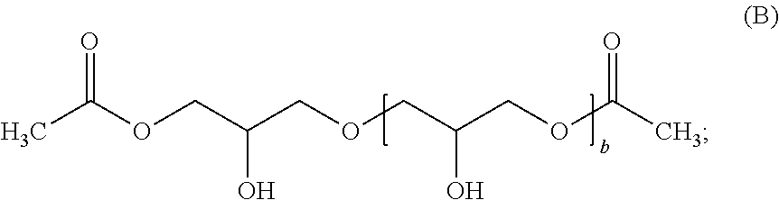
CC(OCC(COCC(COC(C)=O)O)O)=O
